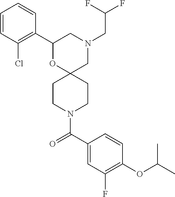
N1(CC(F)F)CC2(OC(C3=C(Cl)C=CC=C3)C1)CCN(C(C1=CC(F)=C(OC(C)C)C=C1)=O)CC2
